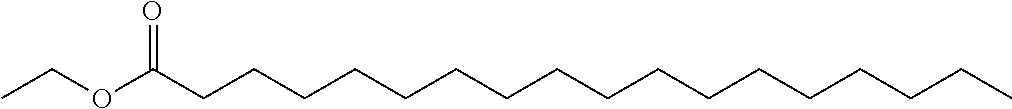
O=C(CCCCCCCCCCCCCCCCC)OCC
